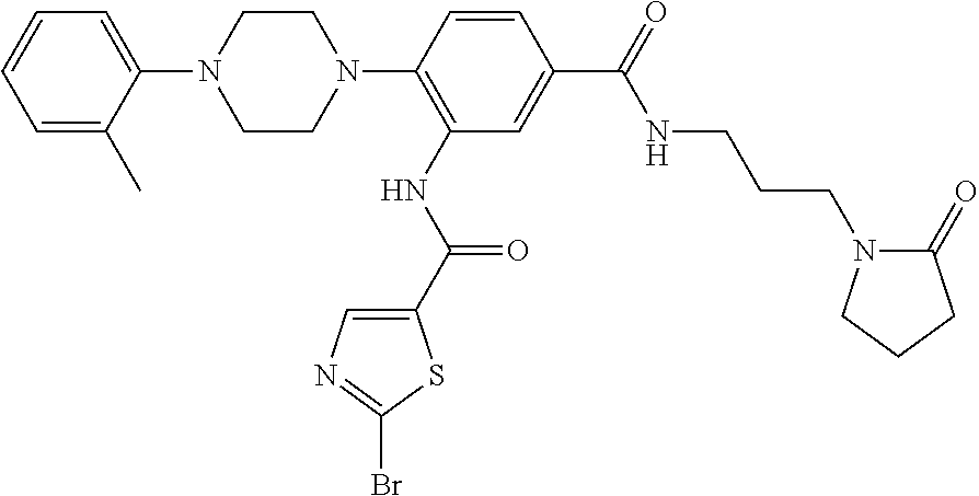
C1=C(C)C(N2CCN(C3=C(NC(C4=CN=C(Br)S4)=O)C=C(C(=O)NCCCN4C(=O)CCC4)C=C3)CC2)=CC=C1
